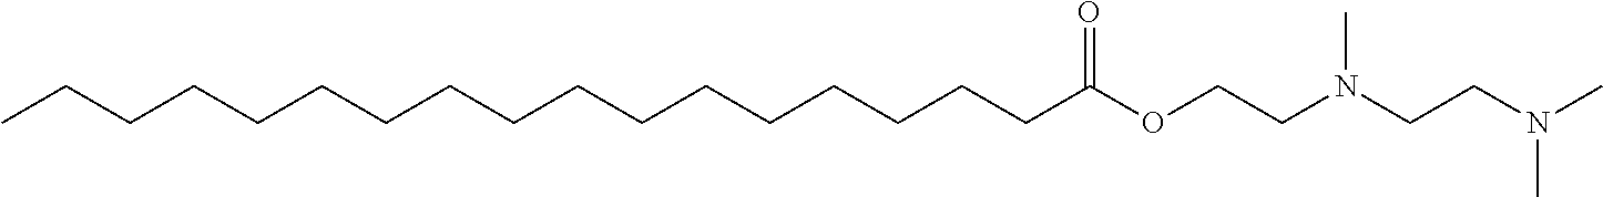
C(CCCCCC(OCCN(CCN(C)C)C)=O)CCCCCCCCCCC
